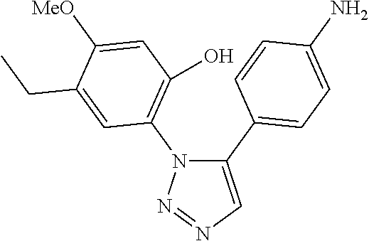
C1(C2=CC=C(N)C=C2)=CN=NN1C1=C(O)C=C([MeO])C(CC)=C1
